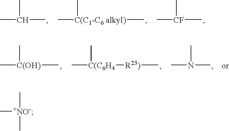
CC(C)C.C[C(C1-C6 alkyl)](C)C.C[CF](C)C.C[C(OH)](C)C.C[C(C6H4](C)[R23)]C.CN(C)C.C[+NO-](C)C
